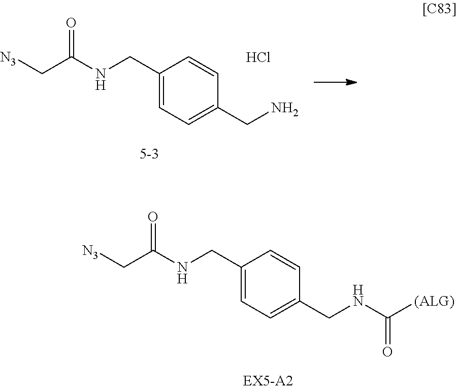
C1(CNC(C[N3])=O)=CC=C(CN)C=C1.Cl.C1(CNC(C[N3])=O)=CC=C(CNC([(ALG)])=O)C=C1
